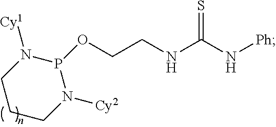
N1([Cy2])P(OCCNC(N[Ph])=S)N([Cy1])CCC1
